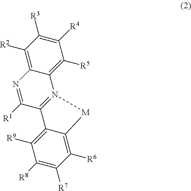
C1([R1])=NC2=C([R2])C([R3])=C([R4])C([R5])=C2N2=C1C1=C([R9])C([R8])=C([R7])C([R6])=C1[M]2
